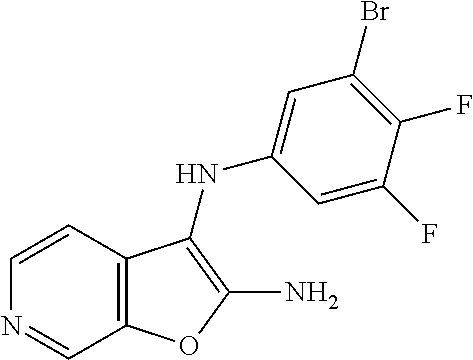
C1=CC2=C(C=N1)OC(N)=C2NC1=CC(Br)=C(F)C(F)=C1
